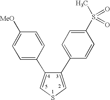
C1(C2=CC=C(S(=O)(=O)C)C=C2)=CSC=C1C1=CC=C([MeO])C=C1
